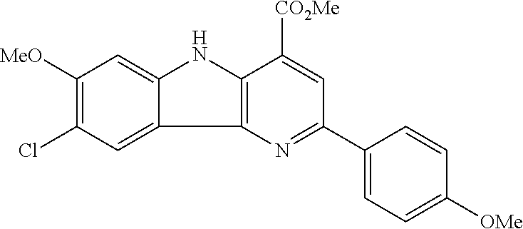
C1([MeO])=C(Cl)C=C2C(=C1)NC1=C2N=C(C2=CC=C([OMe])C=C2)C=C1[CO2Me]
